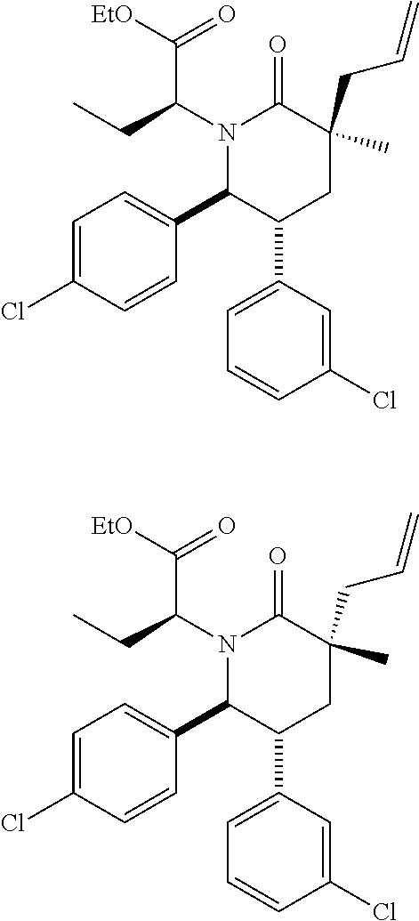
N1(C(CC)C([EtO])=O)C(C2=CC=C(Cl)C=C2)C(C2=CC=CC(Cl)=C2)CC(CC=C)(C)C1=O.N1(C(CC)C([EtO])=O)C(C2=CC=C(Cl)C=C2)C(C2=CC=CC(Cl)=C2)CC(CC=C)(C)C1=O
